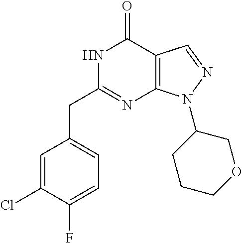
N1C(CC2=CC=C(F)C(Cl)=C2)=NC2=C(C1=O)C=NN2C1CCCOC1
